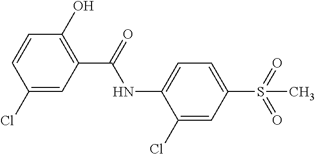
C1(Cl)=CC(C(=O)NC2=CC=C(S(=O)(=O)C)C=C2Cl)=C(O)C=C1
